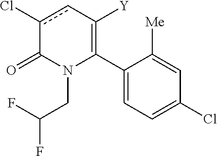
C1(C2=C([Y])cc(Cl)C(=O)N2CC(F)F)=CC=C(Cl)C=C1[Me]
